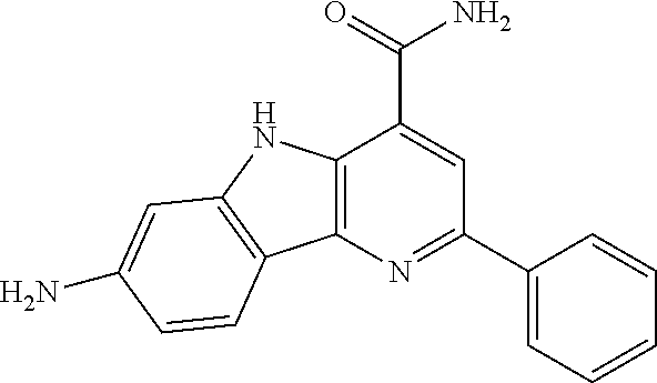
C12=C(N=C(C3=CC=CC=C3)C=C1C(N)=O)C1=C(N2)C=C(N)C=C1
